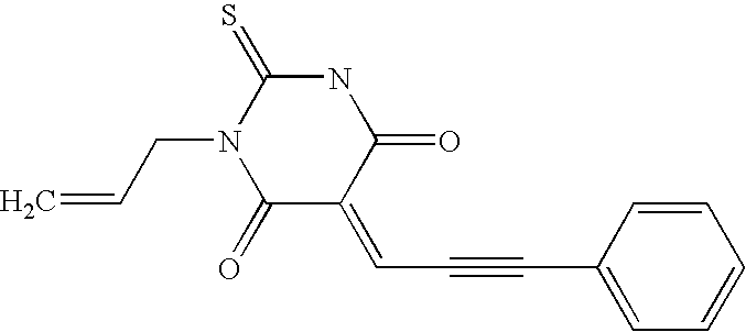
O=C1C(=CC#CC2=CC=CC=C2)C(=O)NC(=S)N1CC=C
